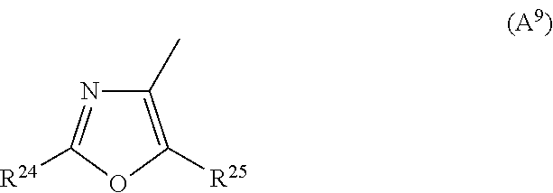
C1(C)=C([R25])OC([R24])=N1
